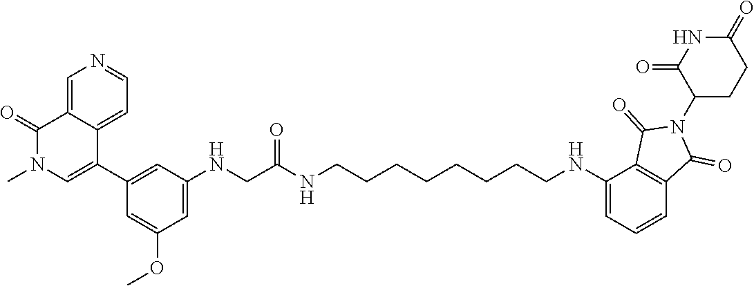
C1=C2C(=CN=C1)C(=O)N(C)C=C2C1=CC(NCC(=O)NCCCCCCCCNC2=CC=CC3=C2C(=O)N(C2C(=O)NC(=O)CC2)C3=O)=CC(OC)=C1
